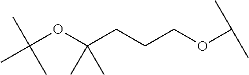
C(CCOC(C)C)C(OC(C)(C)C)(C)C
